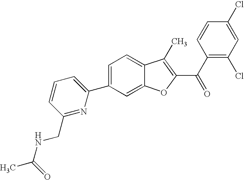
C1=C(C2=CC=CC(CNC(C)=O)=N2)C=C2C(=C1)C(C)=C(C(C1=C(Cl)C=C(Cl)C=C1)=O)O2
